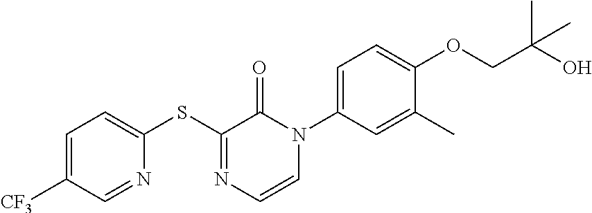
C1(SC2=CC=C([CF3])C=N2)=NC=CN(C2=CC=C(OCC(C)(C)O)C(C)=C2)C1=O
